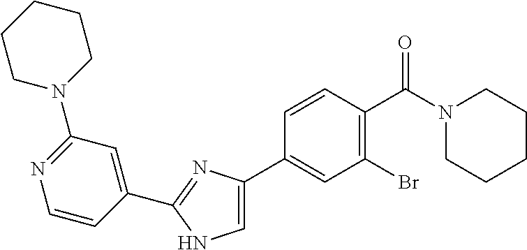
C1(C2=NC(C3=CC(Br)=C(C(N4CCCCC4)=O)C=C3)=CN2)=CC(N2CCCCC2)=NC=C1
